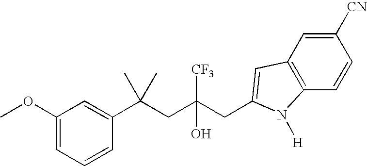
C1(OC)=CC=CC(C(CC(CC2=CC3=C(C=CC([CN])=C3)N2[H])([CF3])O)(C)C)=C1
